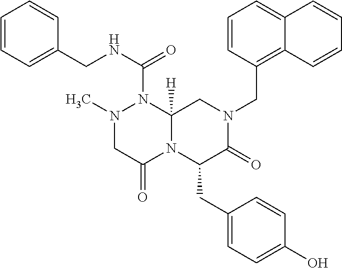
C1=CC=C(CNC(=O)N2N(C)CC(=O)N3C2([H])CN(CC2=C4C(=CC=C2)C=CC=C4)C(=O)C3CC2=CC=C(O)C=C2)C=C1
